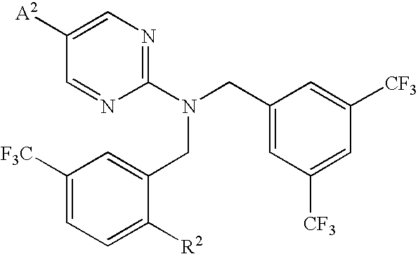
C1=C([A2])C=NC(N(CC2=CC([F3C])=CC=C2[R2])CC2=CC([CF3])=CC([CF3])=C2)=N1
